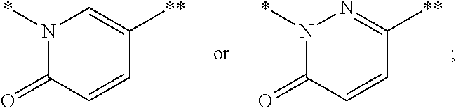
N1(*)C(=O)C=CC([**])=N1.N1(*)C(=O)C=CC([**])=C1
